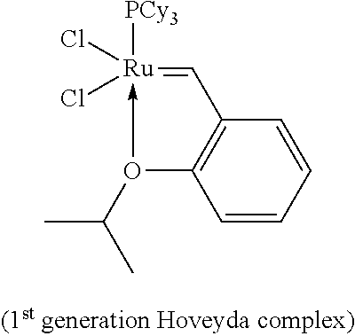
C1=CC=CC2=C1O(C(C)C)->[Ru](Cl)(Cl)([PCy3])=C2
